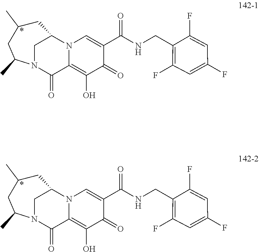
C(=O)(NCC1=C(F)C=C(F)C=C1F)C1=CN2C(=C(O)C1=O)C(=O)N1C(C)CC(C)CC2C1.C(=O)(NCC1=C(F)C=C(F)C=C1F)C1=CN2C(=C(O)C1=O)C(=O)N1C(C)CC(C)CC2C1
